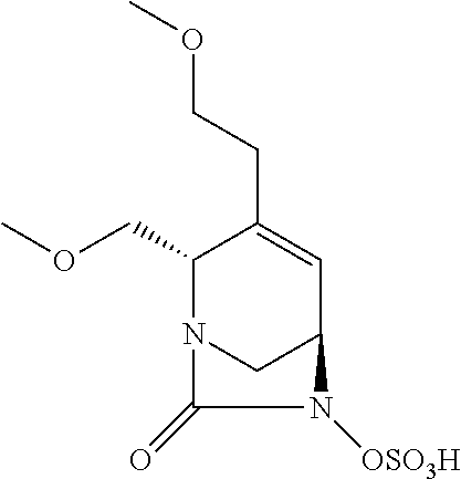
C1(COC)N2CC(C=C1CCOC)N([OSO3H])C2=O
